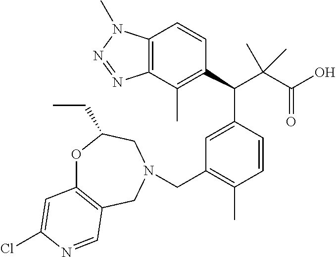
C1(C(C(C(O)=O)(C)C)C2=CC(CN3CC4=C(OC(CC)C3)C=C(Cl)N=C4)=C(C)C=C2)=C(C)C2=C(C=C1)N(C)N=N2
